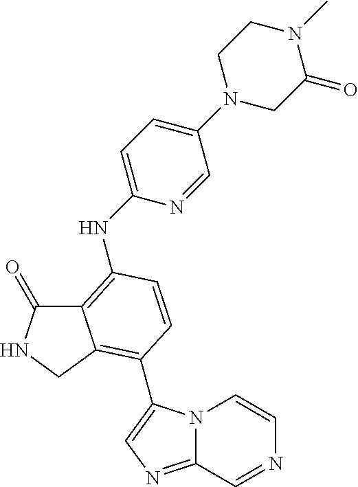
C12=C(NC3=CC=C(N4CC(=O)N(C)CC4)C=N3)C=CC(C3=CN=C4N3C=CN=C4)=C1CNC2=O
